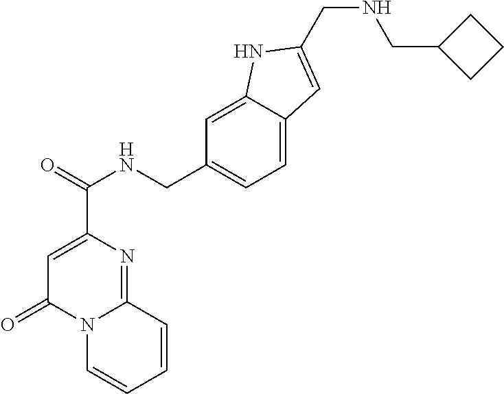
N(CC1CCC1)CC1=CC2=CC=C(CNC(C3=CC(=O)N4C(=N3)C=CC=C4)=O)C=C2N1
